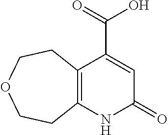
C12=C(NC(=O)C=C1C(=O)O)CCOCC2
